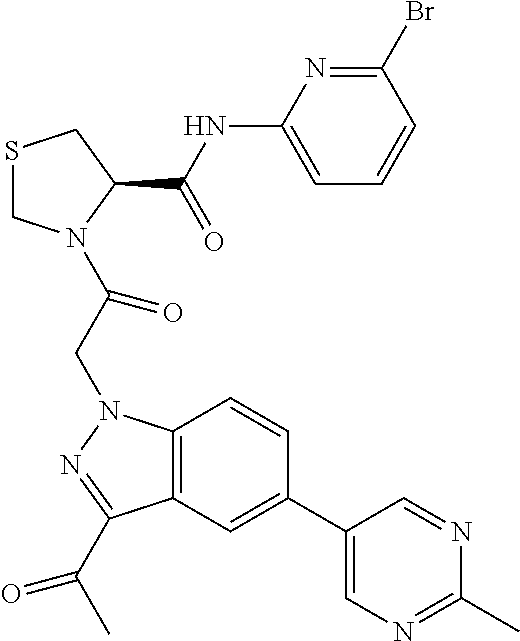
S1CN(C(CN2C3=C(C(C(C)=O)=N2)C=C(C2=CN=C(C)N=C2)C=C3)=O)C(C(NC2=CC=CC(Br)=N2)=O)C1
